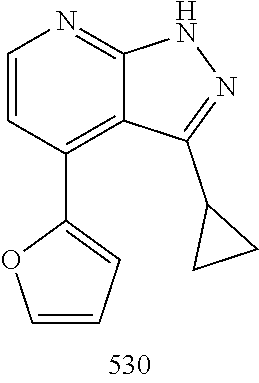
N1N=C(C2CC2)C2=C(C3=CC=CO3)C=CN=C12
